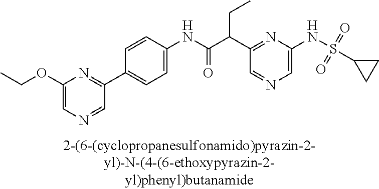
C1=C(NS(=O)(=O)C2CC2)N=C(C(C(NC2=CC=C(C3=NC(OCC)=CN=C3)C=C2)=O)CC)C=N1
